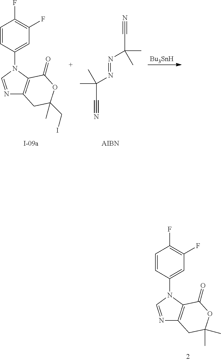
N1=CN(C2=CC(F)=C(F)C=C2)C2=C1CC(C)(C)OC2=O.C(C#N)(N=NC(C#N)(C)C)(C)C.[Bu3SnH].N1=CN(C2=CC(F)=C(F)C=C2)C2=C1CC(CI)(C)OC2=O
